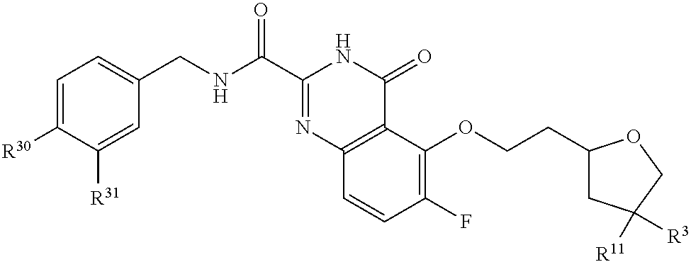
C1=C([R30])C([R31])=CC(CNC(C2=NC3=C(C(=O)N2)C(OCCC2CC([R11])([R3])CO2)=C(F)C=C3)=O)=C1
